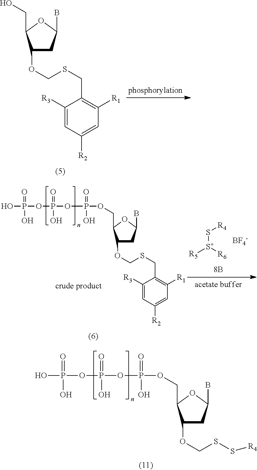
C1(OCSCC2=C([R1])C=C([R2])C=C2[R3])CC(B)OC1CO.C1(OCSCC2=C([R1])C=C([R2])C=C2[R3])CC(B)OC1COP(OP(OP(O)(=O)O)(=O)O)(=O)O.[R5][S+]([R6])S[R4].[BF4-].C1(OCSS[R4])CC(B)OC1COP(OP(OP(O)(=O)O)(=O)O)(=O)O
